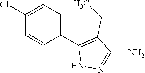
C1=C(Cl)C=CC(C2=C(CC)C(N)=NN2)=C1
